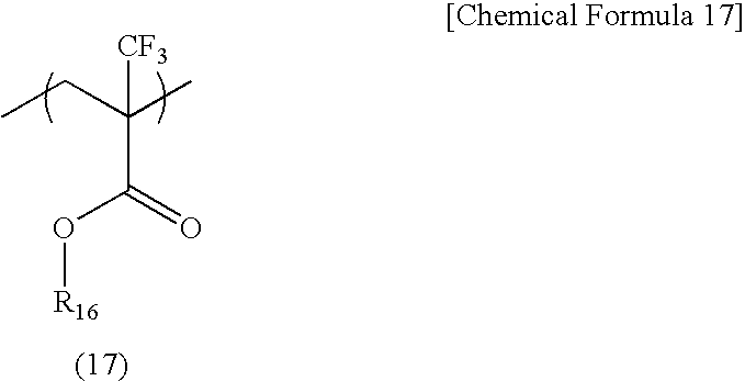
CCC(C)([CF3])C(=O)O[R16]
